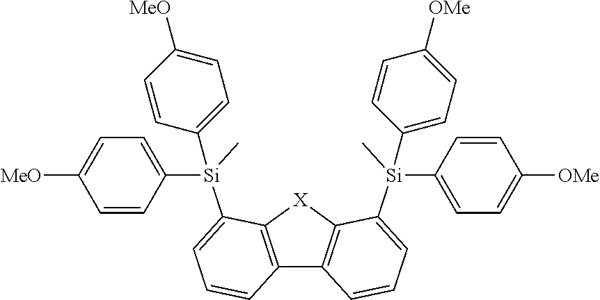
C12=C([X]C3=C1C=CC=C3[Si](C)(C1=CC=C([OMe])C=C1)C1=CC=C([OMe])C=C1)C([Si](C)(C1=CC=C([MeO])C=C1)C1=CC=C([MeO])C=C1)=CC=C2
